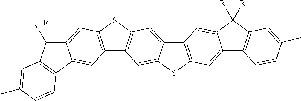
C12=C(C([R])([R])C3=CC4=C(C=C13)SC1=CC3=C(C=C41)SC1=C3C=C3C(=C1)C([R])([R])C1=C3C=CC(C)=C1)C=C(C)C=C2
